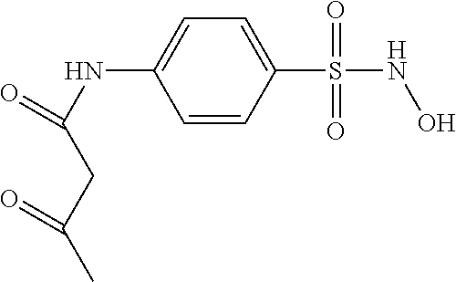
C1=CC(S(NO)(=O)=O)=CC=C1NC(CC(C)=O)=O
